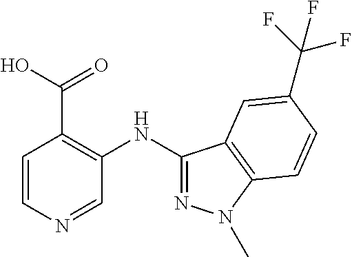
C1=CN=CC(NC2=NN(C)C3=C2C=C(C(F)(F)F)C=C3)=C1C(=O)O
